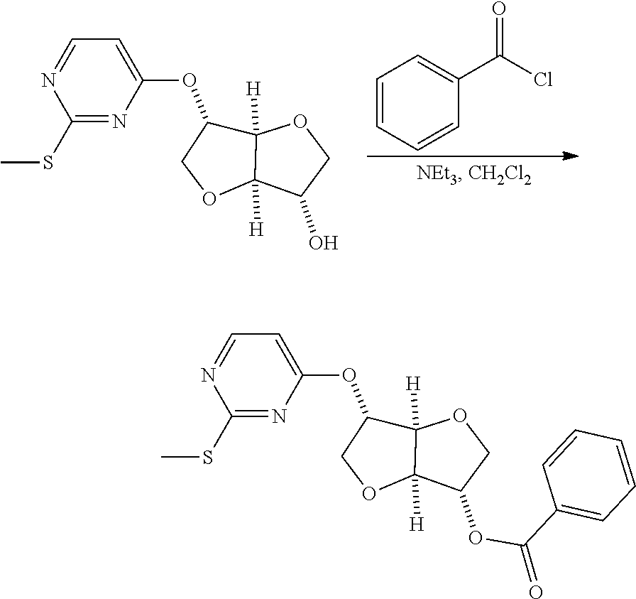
C12([H])C([H])(OCC1OC1=CC=NC(SC)=N1)C(O)CO2.O=C(Cl)C1=CC=CC=C1.C(=O)(C1=CC=CC=C1)OC1C2([H])C([H])(C(OC3=CC=NC(SC)=N3)CO2)OC1
